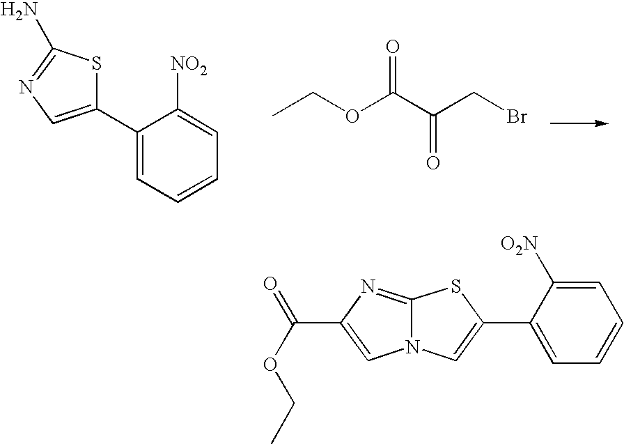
CCOC(C(CBr)=O)=O.C1(C2=CN=C(N)S2)=CC=CC=C1[NO2].C1(C2=CN3C(=NC(C(OCC)=O)=C3)S2)=CC=CC=C1[O2N]
